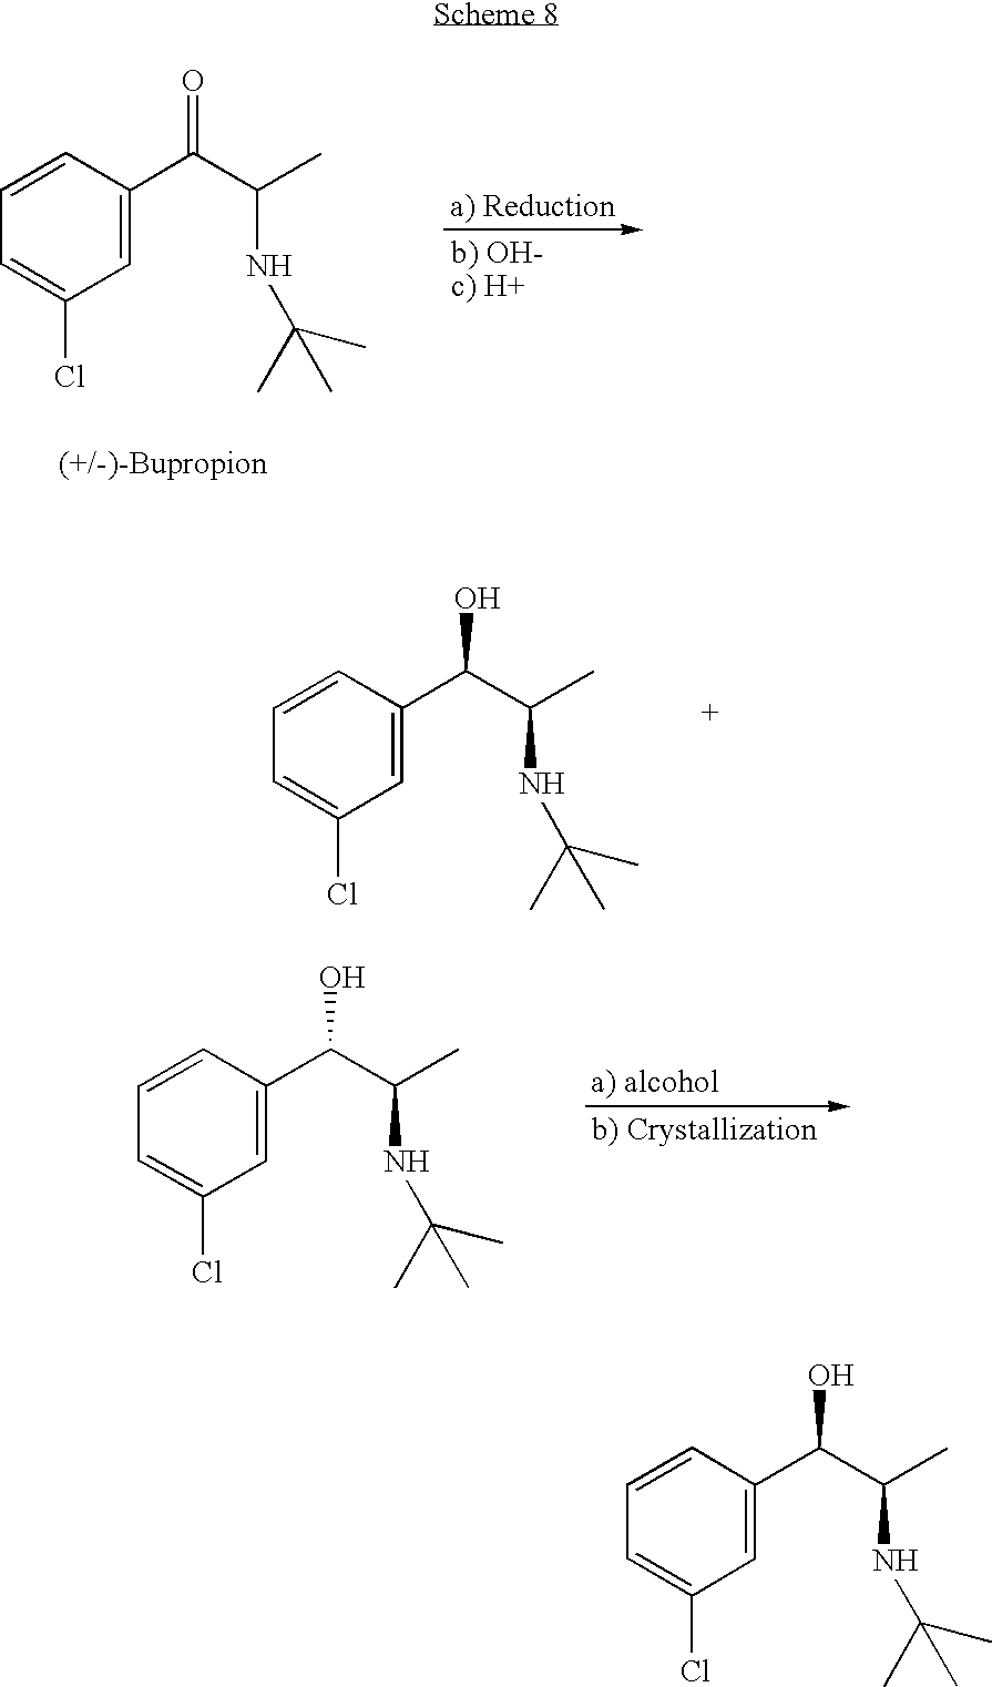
C1=C(C(C(C)NC(C)(C)C)=O)C=CC=C1Cl.C1=C(C(C(C)NC(C)(C)C)O)C=CC=C1Cl.C1=C(C(C(C)NC(C)(C)C)O)C=CC=C1Cl.C1=C(C(C(C)NC(C)(C)C)O)C=CC=C1Cl
